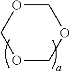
O1COCOC1
